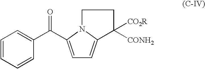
C1=C(C(C2=CC=CC=C2)=O)N2C(=C1)C([CONH2])([CO2R])CC2
